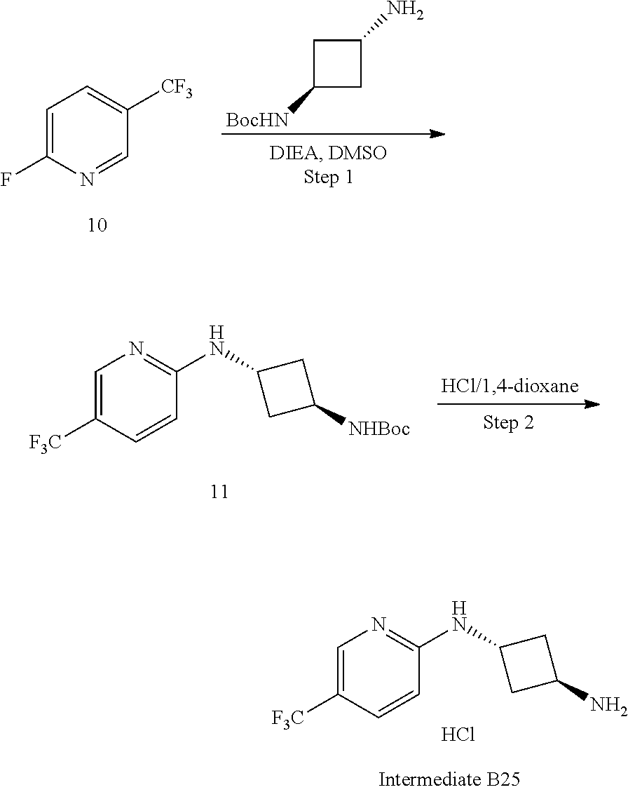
C1=C([F3C])C=CC(NC2CC(N)C2)=N1.Cl.C1([BocHN])CC(N)C1.C1=C(F)N=CC([CF3])=C1.C1=C([F3C])C=CC(NC2CC([NHBoc])C2)=N1
